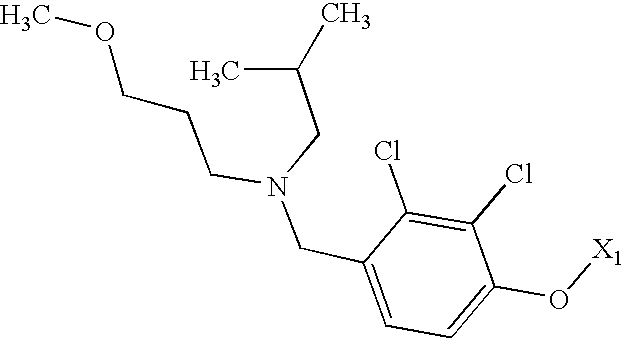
C(C1=CC=C(O[X1])C(Cl)=C1Cl)N(CCCOC)CC(C)C
